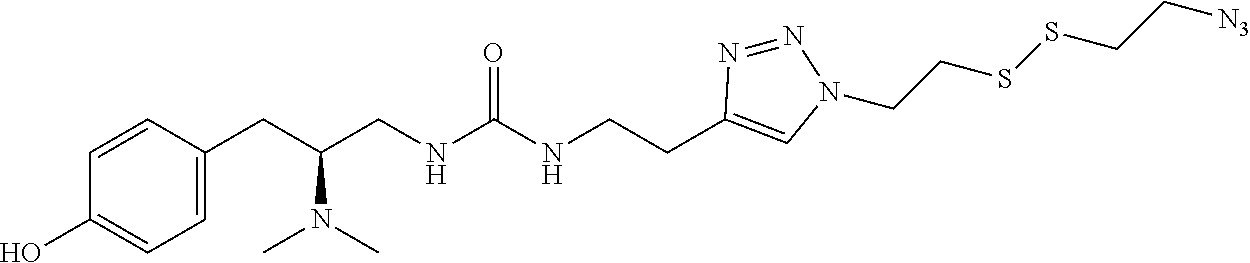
C1=C(CC(CNC(NCCC2=CN(CCSSCC[N3])N=N2)=O)N(C)C)C=CC(O)=C1
